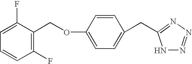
C1(F)=CC=CC(F)=C1COC1=CC=C(CC2=NN=NN2)C=C1
